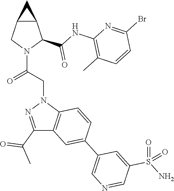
C12CN(C(CN3C4=C(C(C(C)=O)=N3)C=C(C3=CN=CC(S(N)(=O)=O)=C3)C=C4)=O)C(C(NC3=C(C)C=CC(Br)=N3)=O)C1C2
